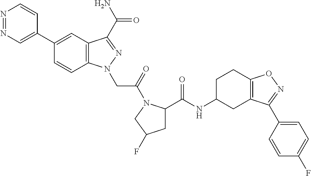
N1=NC=C(C2=CC3=C(C=C2)N(CC(=O)N2C(C(NC4CCC5=C(C4)C(C4=CC=C(F)C=C4)=NO5)=O)CC(F)C2)N=C3C(N)=O)C=C1
